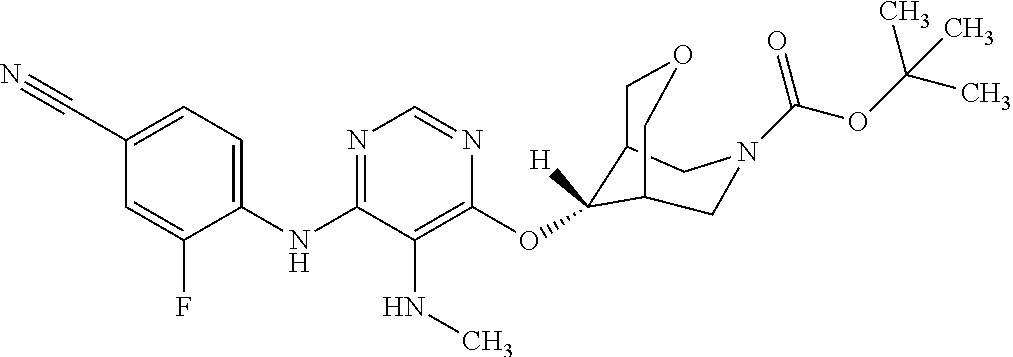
C1(NC2=NC=NC(OC3([H])C4COCC3CN(C(OC(C)(C)C)=O)C4)=C2NC)=CC=C(C#N)C=C1F
